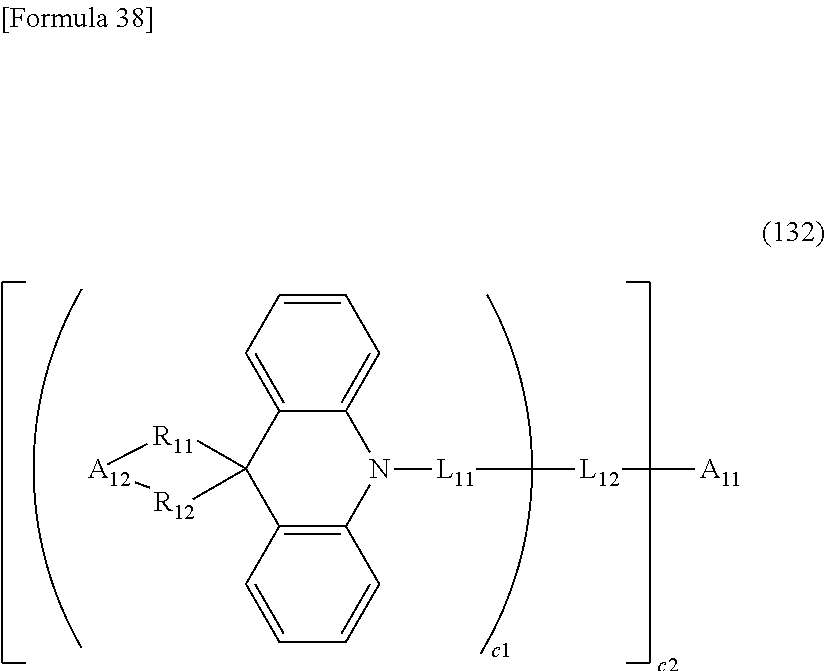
C1=CC=C2C(=C1)N([L11][L12][A11])C1=C(C23[R11][A12][R12]3)C=CC=C1
